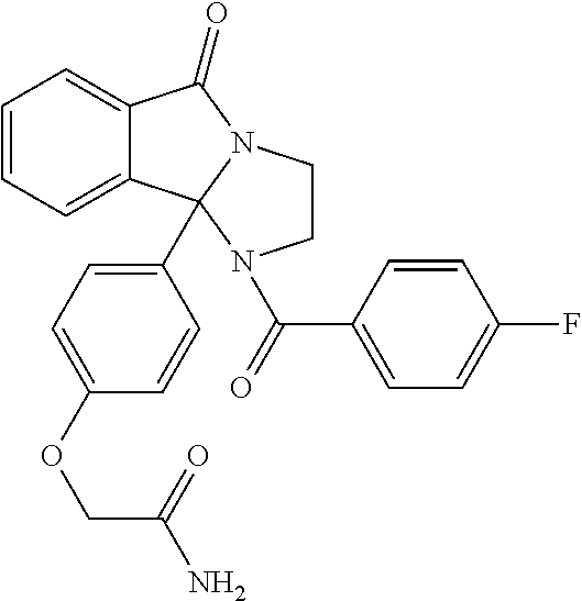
C1=CC=C2C(=C1)C(=O)N1CCN(C(=O)C3=CC=C(F)C=C3)C21C1=CC=C(OCC(N)=O)C=C1
